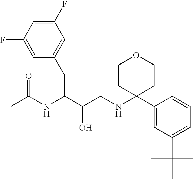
C1(F)=CC(F)=CC(CC(C(CNC2(C3=CC(C(C)(C)C)=CC=C3)CCOCC2)O)NC(C)=O)=C1
